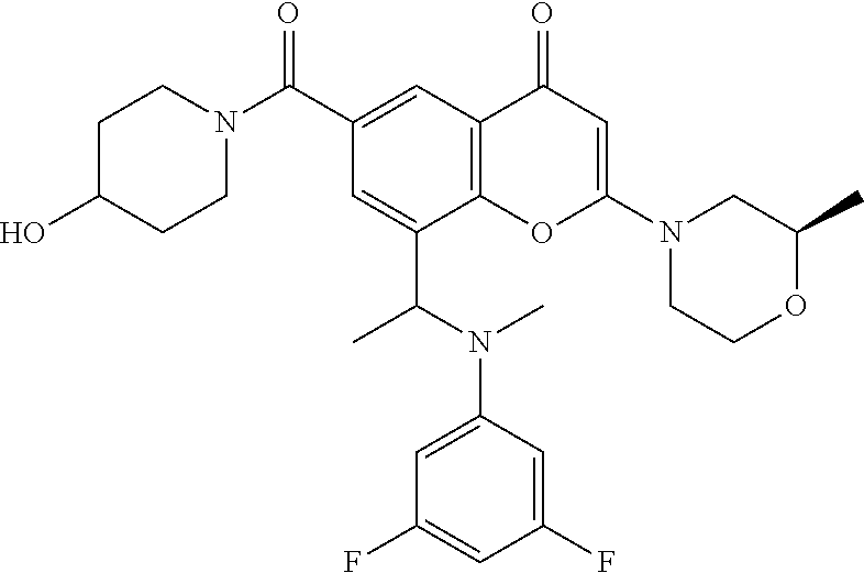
C1(C(=O)N2CCC(O)CC2)=CC2=C(C(C(N(C3=CC(F)=CC(F)=C3)C)C)=C1)OC(N1CCOC(C)C1)=CC2=O
